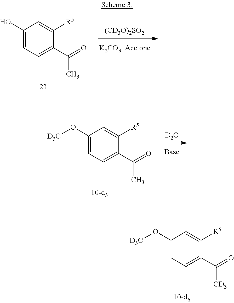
[(CD3O)2SO2].C1(O)=CC=C(C(=O)C)C([R5])=C1.[D2O].C1(O[D3C])=CC=C(C(=O)C)C([R5])=C1.C1(O[D3C])=CC=C(C(=O)[CD3])C([R5])=C1
